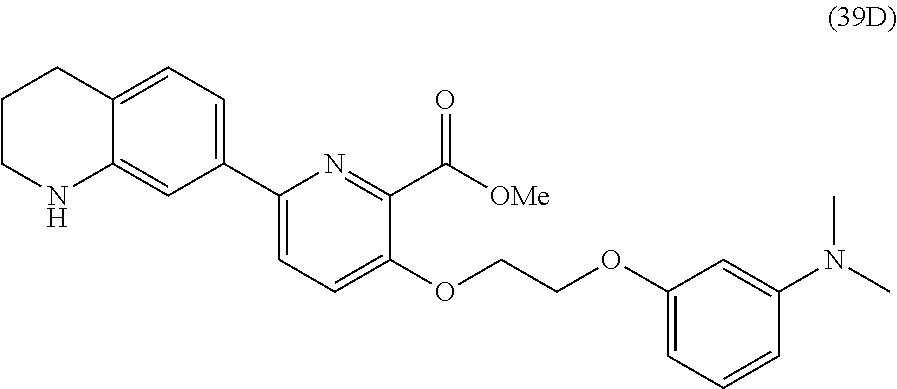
C1(C2=CC=C3C(=C2)NCCC3)=CC=C(OCCOC2=CC=CC(N(C)C)=C2)C(C(=O)[OMe])=N1
